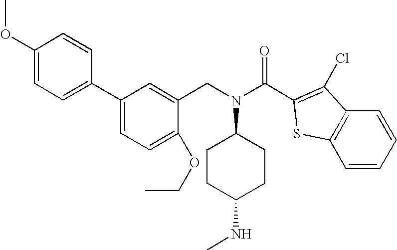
C1(OC)=CC=C(C2=CC=C(OCC)C(CN(C3CCC(NC)CC3)C(C3=C(Cl)C4=C(S3)C=CC=C4)=O)=C2)C=C1
